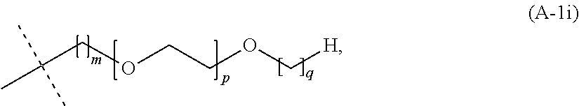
CC(COCCOC[H])(C)C
